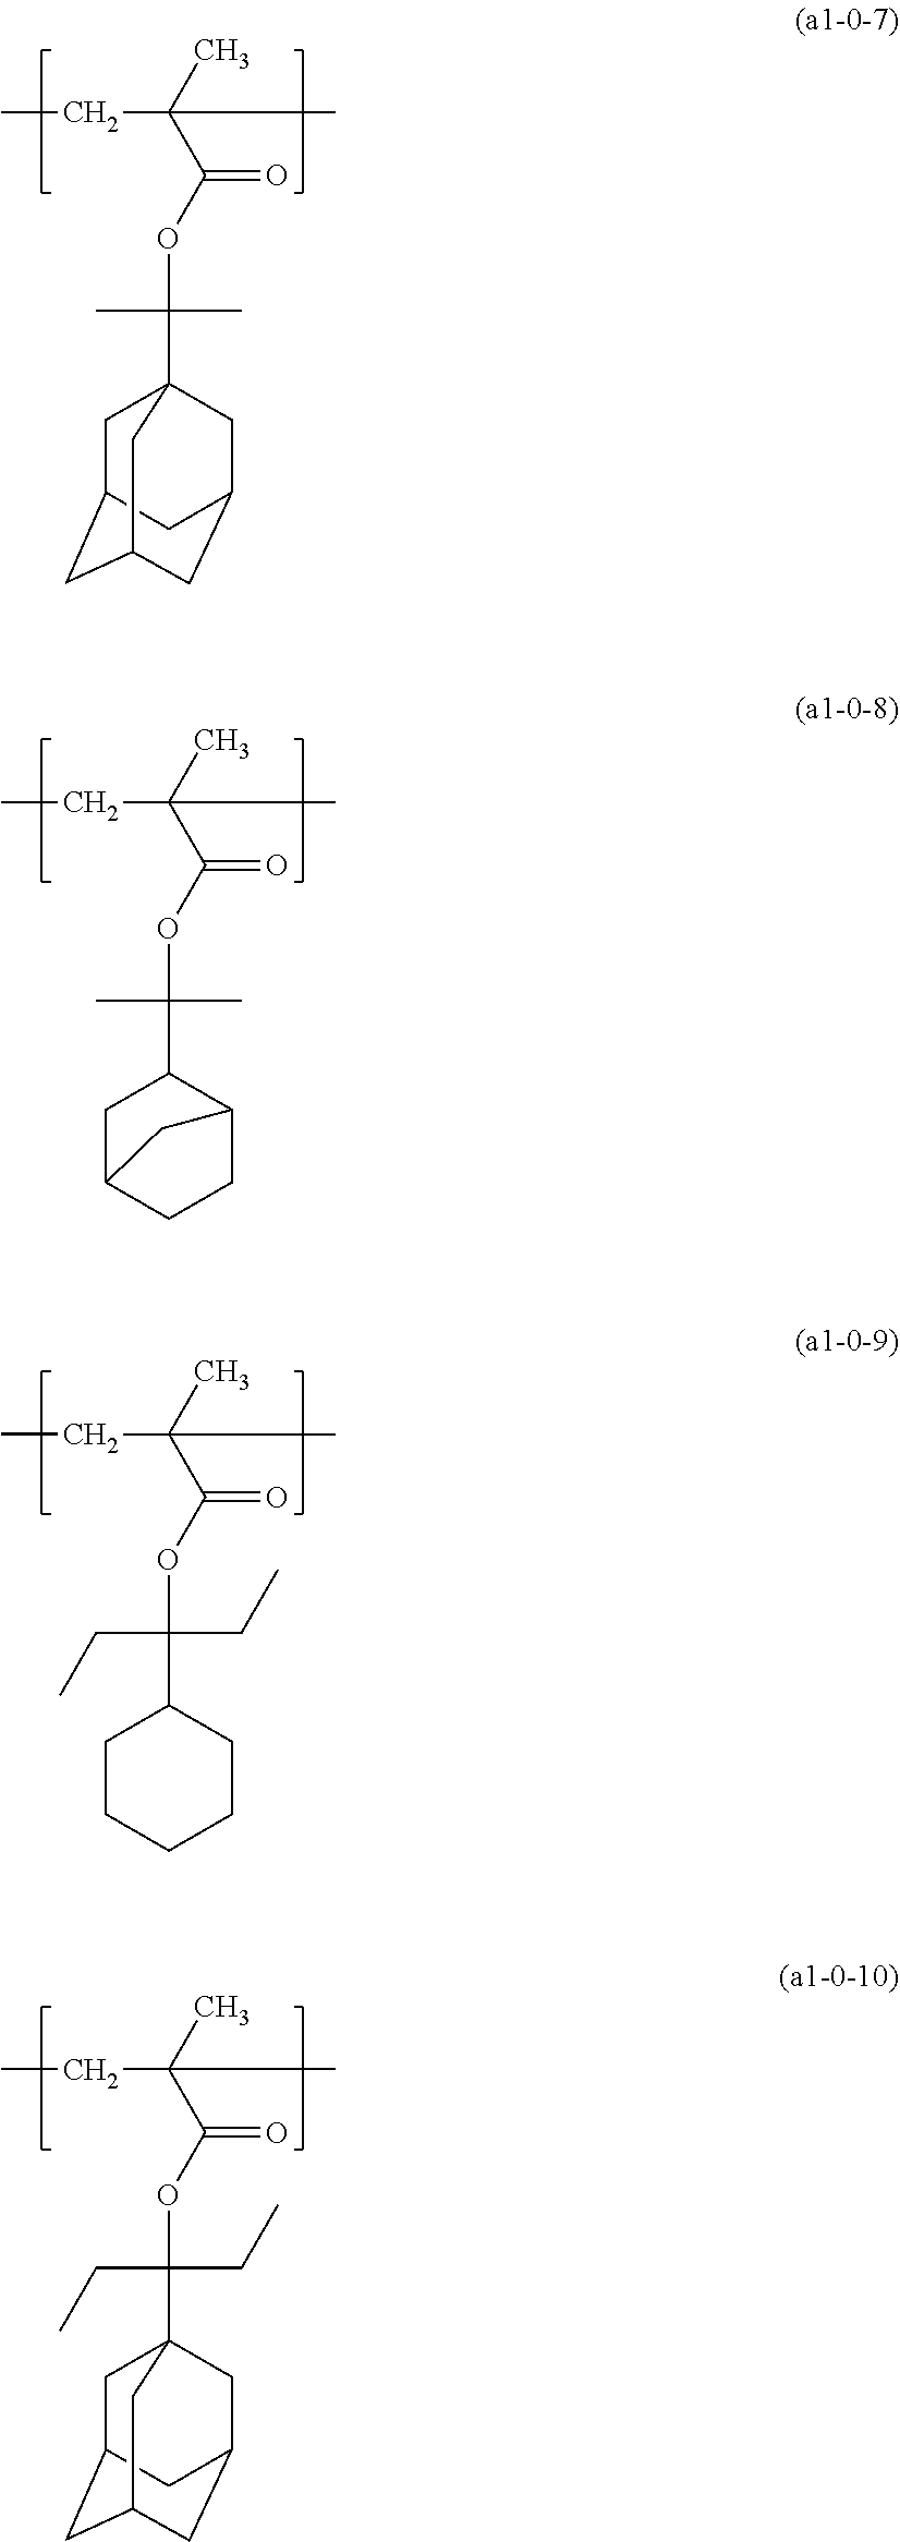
CCC(C(OC(C)(C)C12CC3CC(CC(C1)C3)C2)=O)(C)C.CCC(C(OC(C)(C)C1CC2CCC1C2)=O)(C)C.CCC(C(OC(CC)(CC)C1CCCCC1)=O)(C)C.CCC(C(OC(CC)(CC)C12CC3CC(CC(C1)C3)C2)=O)(C)C
